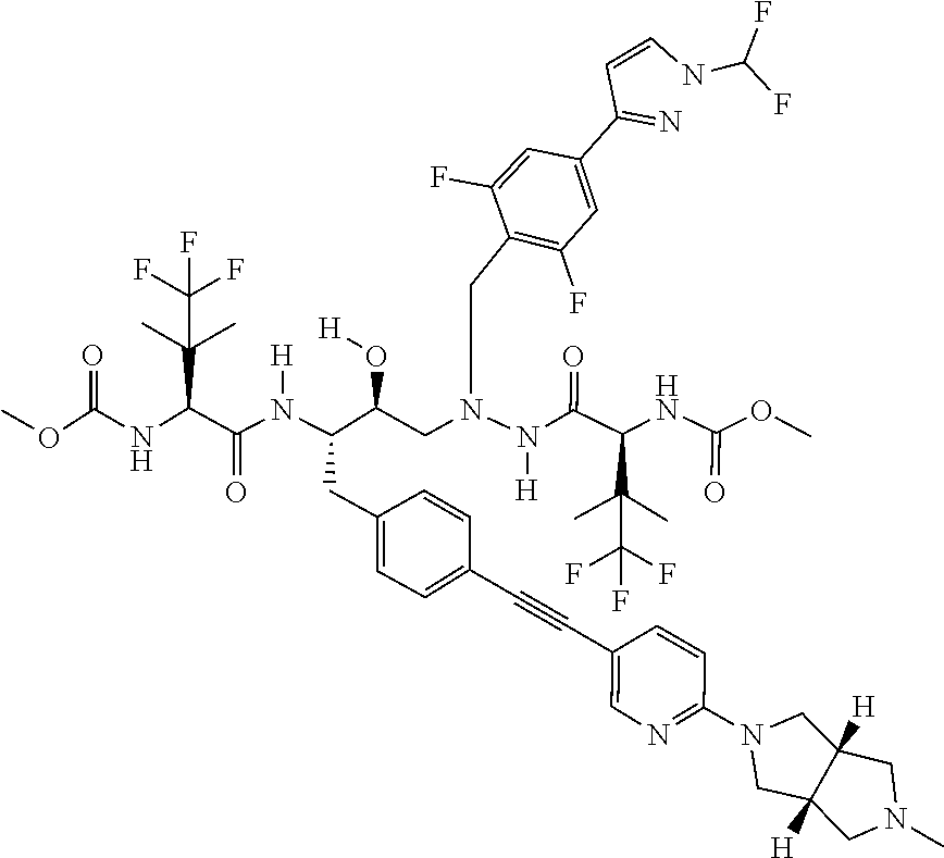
[H]C12CN(C)CC1([H])CN(C1=NC=C(C#CC3=CC=C(CC(N([H])C(C(NC(OC)=O)C(C)(C)C(F)(F)F)=O)C(O[H])CN(N([H])C(C(NC(=O)OC)C(C)(C)C(F)(F)F)=O)CC4=C(F)C=C(C(C=CNC(F)F)=N)C=C4F)C=C3)C=C1)C2
